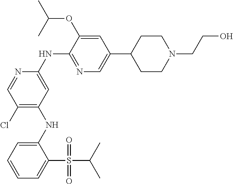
C1(NC2=C(Cl)C=NC(NC3=NC=C(C4CCN(CCO)CC4)C=C3OC(C)C)=C2)=CC=CC=C1S(C(C)C)(=O)=O
